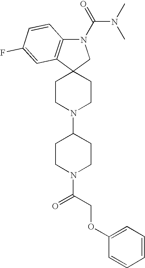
C1CN(C2CCN(C(COC3=CC=CC=C3)=O)CC2)CCC12CN(C(N(C)C)=O)C1=C2C=C(F)C=C1
